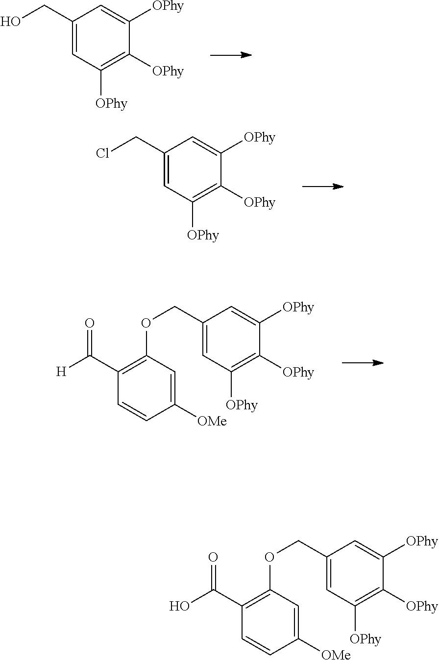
C1(CO)=CC([OPhy])=C([OPhy])C([OPhy])=C1.C1(CCl)=CC([OPhy])=C([OPhy])C([OPhy])=C1.C1(COC2=C(C([H])=O)C=CC([OMe])=C2)=CC([OPhy])=C([OPhy])C([OPhy])=C1.C1(COC2=C(C(O)=O)C=CC([OMe])=C2)=CC([OPhy])=C([OPhy])C([OPhy])=C1
